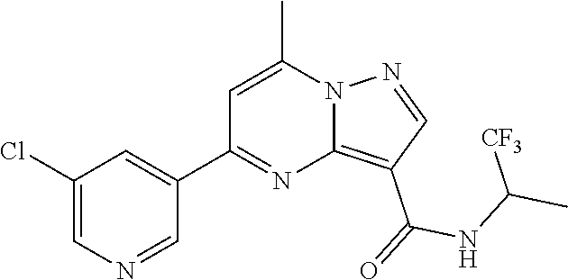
C12=C(C(=O)NC(C)[CF3])C=NN1C(C)=CC(C1=CC(Cl)=CN=C1)=N2
